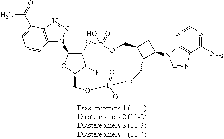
C12=C(N=NN1C1C3C(F)C(O1)COP(=O)(O)OCC1C(N4C5=C(C(N)=NC=N5)N=C4)CC1COP(=O)(O)O3)C(C(=O)N)=CC=C2
